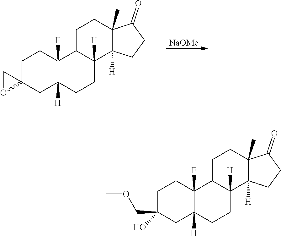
C1C2(CC3([H])C(F)(C1)C1C([H])(CC3)C3([H])C(C)(CC1)C(=O)CC3)CO2.[NaOMe].C1C(COC)(O)CC2([H])C(F)(C1)C1C([H])(CC2)C2([H])C(C)(CC1)C(=O)CC2
